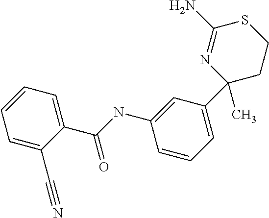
C1(C2(C)N=C(N)SCC2)=CC=CC(NC(C2=CC=CC=C2C#N)=O)=C1
